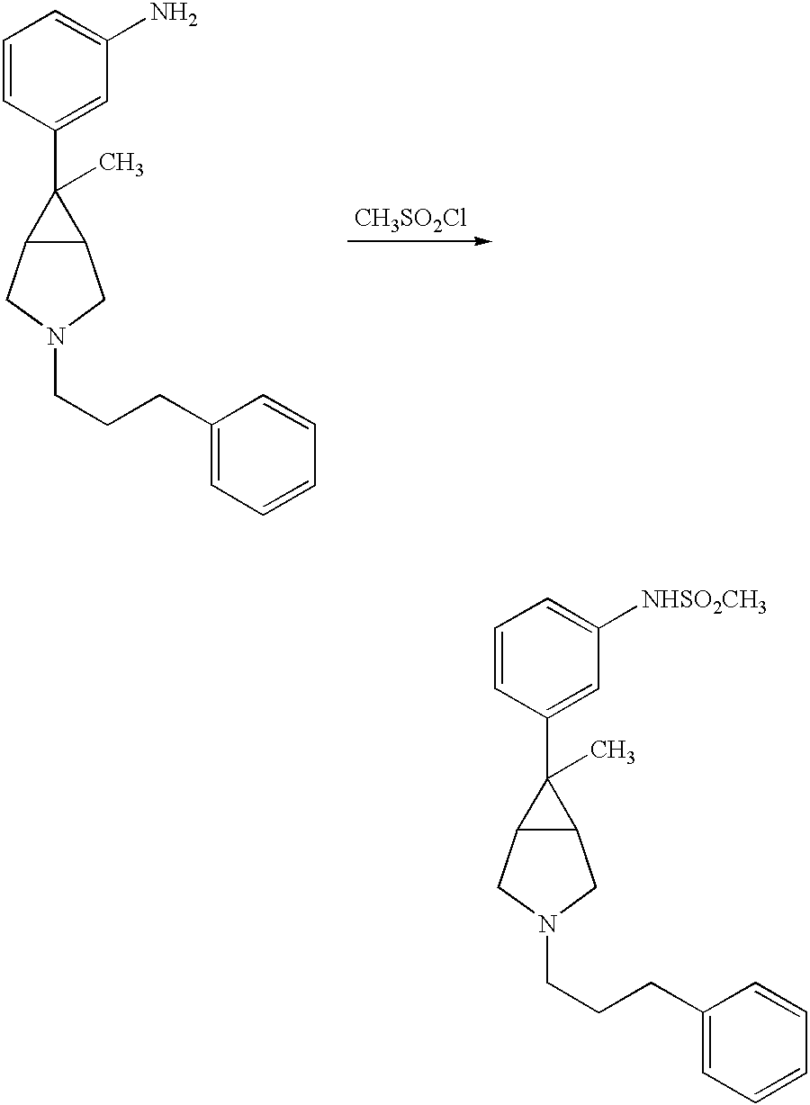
C1=CC(C2(C)C3C2CN(CCCC2=CC=CC=C2)C3)=CC(N)=C1.[CH3SO2Cl].C1=CC(C2(C)C3C2CN(CCCC2=CC=CC=C2)C3)=CC([NHSO2CH3])=C1
